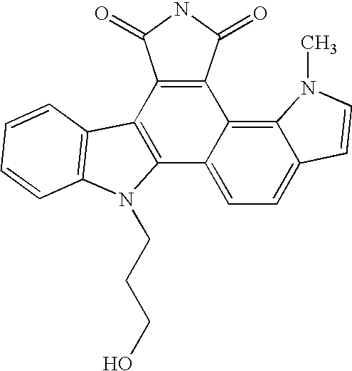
C12=C(C3=C4C(=CC=C3C3=C1C1=C(N3CCCO)C=CC=C1)C=CN4C)C(=O)NC2=O
